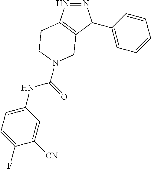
N1=NC(C2=CC=CC=C2)C2=C1CCN(C(=O)NC1=CC=C(F)C([CN])=C1)C2
